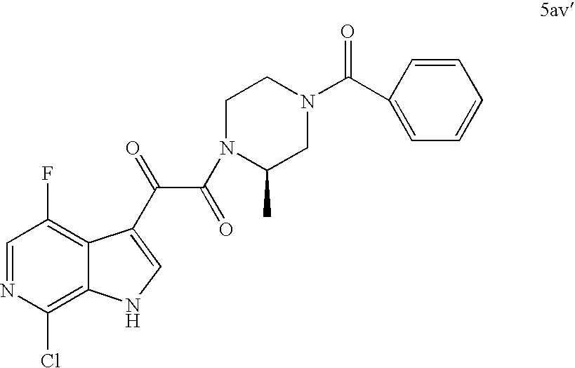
C1=NC(Cl)=C2C(=C1F)C(C(=O)C(N1C(C)CN(C(C3=CC=CC=C3)=O)CC1)=O)=CN2
